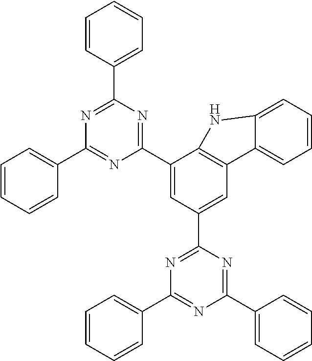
N1=C(C2=CC=CC=C2)N=C(C2=CC(C3=NC(C4=CC=CC=C4)=NC(C4=CC=CC=C4)=N3)=CC3=C2NC2=CC=CC=C32)N=C1C1=CC=CC=C1
